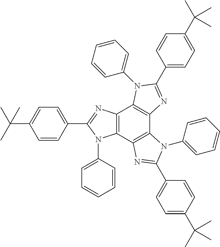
C12=C(C3=C(C4=C1N(C1=CC=CC=C1)C(C1=CC=C(C(C)(C)C)C=C1)=N4)N(C1=CC=CC=C1)C(C1=CC=C(C(C)(C)C)C=C1)=N3)N(C1=CC=CC=C1)C(C1=CC=C(C(C)(C)C)C=C1)=N2
